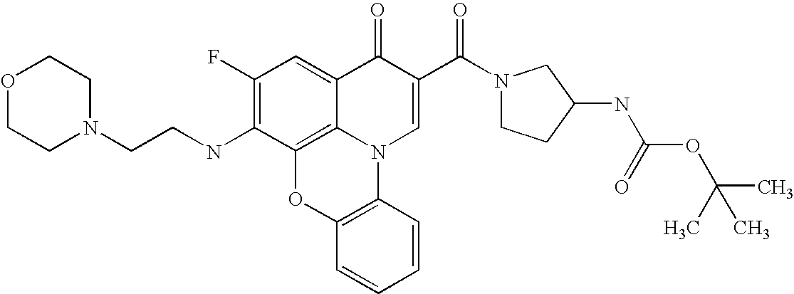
C1(F)=C(NCCN2CCOCC2)C2=C3C(=C1)C(=O)C(C(N1CCC(NC(=O)OC(C)(C)C)C1)=O)=CN3C1=C(O2)C=CC=C1
